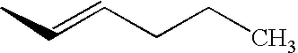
C(=CCCC)C
